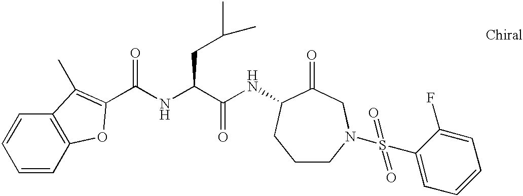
C1=CC2=C(C=C1)C(C)=C(C(NC(C(NC1C(=O)CN(S(C3=CC=CC=C3F)(=O)=O)CCC1)=O)CC(C)C)=O)O2
